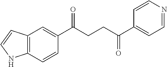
C12=C(C=CC(C(CCC(C3=CC=NC=C3)=O)=O)=C1)NC=C2
